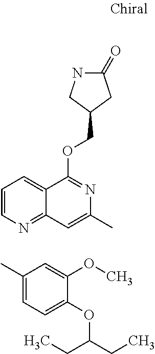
O(C1=NC(C)=CC2=NC=CC=C12)CC1CC(=O)NC1.CC1=CC=C(OC(CC)CC)C(OC)=C1
